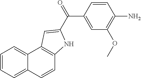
C1=CC2=CC=CC=C2C2=C1NC(C(=O)C1=CC(OC)=C(N)C=C1)=C2
